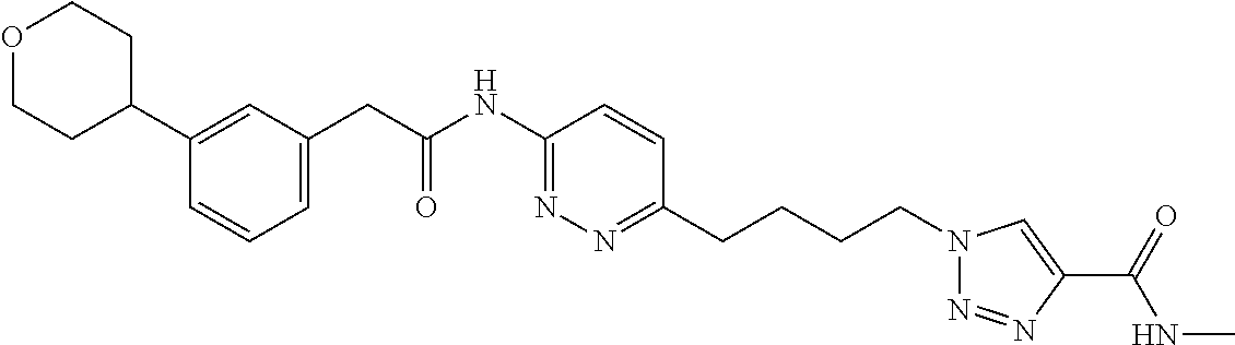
O1CCC(C2=CC(CC(NC3=NN=C(CCCCN4N=NC(C(=O)NC)=C4)C=C3)=O)=CC=C2)CC1
